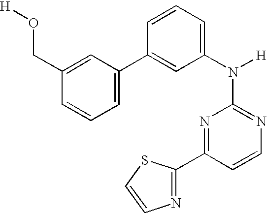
N1=C(N([H])C2=CC=CC(C3=CC=CC(CO[H])=C3)=C2)N=C(C2=NC=CS2)C=C1
